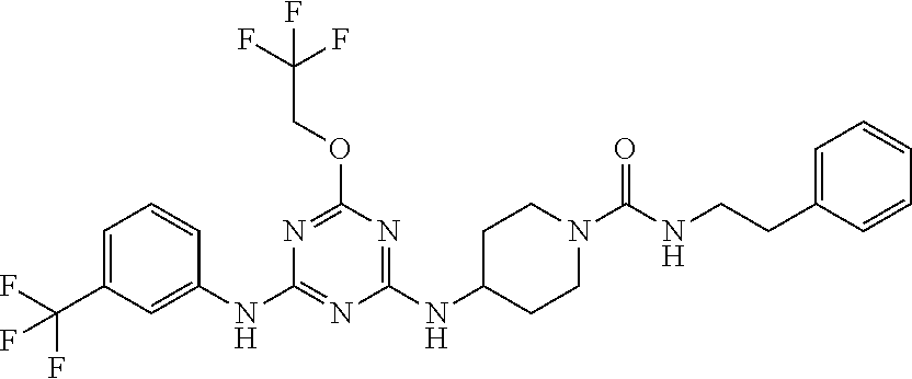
C1CN(C(NCCC2=CC=CC=C2)=O)CCC1NC1=NC(OCC(F)(F)F)=NC(NC2=CC(C(F)(F)F)=CC=C2)=N1
